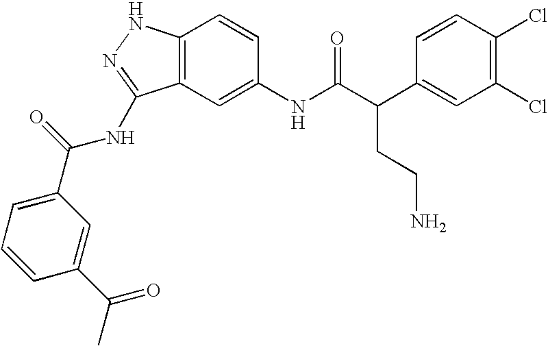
C12=C(C=C(NC(C(C3=CC(Cl)=C(Cl)C=C3)CCN)=O)C=C1)C(NC(C1=CC=CC(C(C)=O)=C1)=O)=NN2
